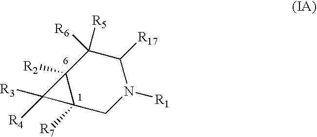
C12([R2])C([R7])(CN([R1])C([R17])C1([R5])[R6])C2([R3])[R4]
